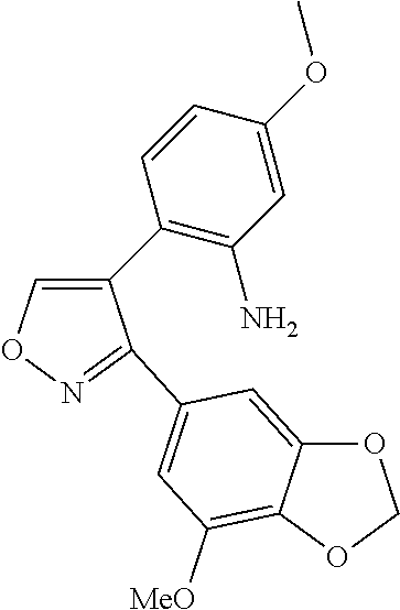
C1(C2=C(N)C=C(OC)C=C2)=CON=C1C1=CC([MeO])=C2C(=C1)OCO2
